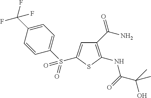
C1(C(N)=O)=C(NC(C(C)(O)C)=O)SC(S(C2=CC=C(C(F)(F)F)C=C2)(=O)=O)=C1
